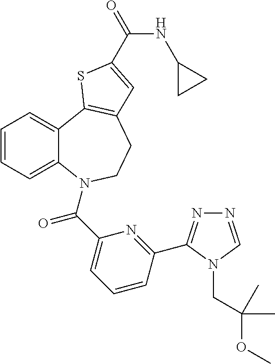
C1=CC=C2C(=C1)C1=C(CCN2C(C2=CC=CC(C3=NN=CN3CC(OC)(C)C)=N2)=O)C=C(C(=O)NC2CC2)S1
